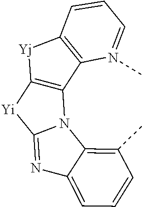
C1=CC2=C(N(C)=C1)C1=C([Yj]2)[Yi]C2=NC3=CC=CC(C)=C3N12
